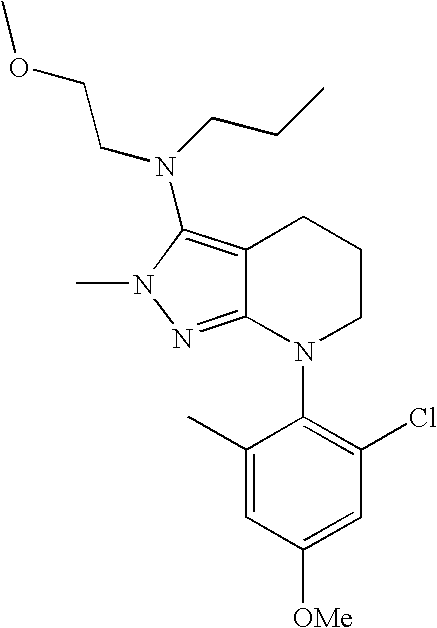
C12=C(N(CCC)CCOC)N(C)N=C1N(C1=C(Cl)C=C([OMe])C=C1C)CCC2
